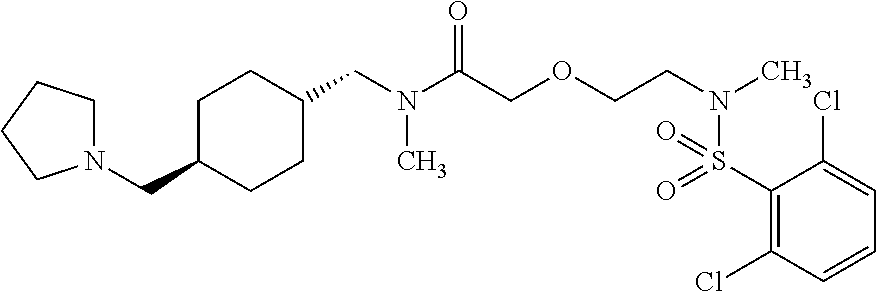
C1(CN(C(COCCN(C)S(C2=C(Cl)C=CC=C2Cl)(=O)=O)=O)C)CCC(CN2CCCC2)CC1
